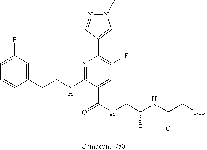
C1=CC(CCNC2=NC(C3=CN(C)N=C3)=C(F)C=C2C(NCC(NC(CN)=O)C)=O)=CC(F)=C1
